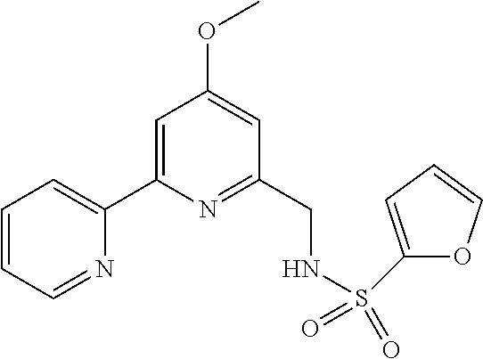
C1=CC=NC(C2=CC(OC)=CC(CNS(=O)(=O)C3=CC=CO3)=N2)=C1
